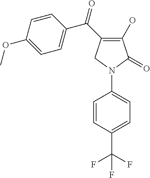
C1(O)=C(C(C2=CC=C(OC)C=C2)=O)CN(C2=CC=C(C(F)(F)F)C=C2)C1=O
